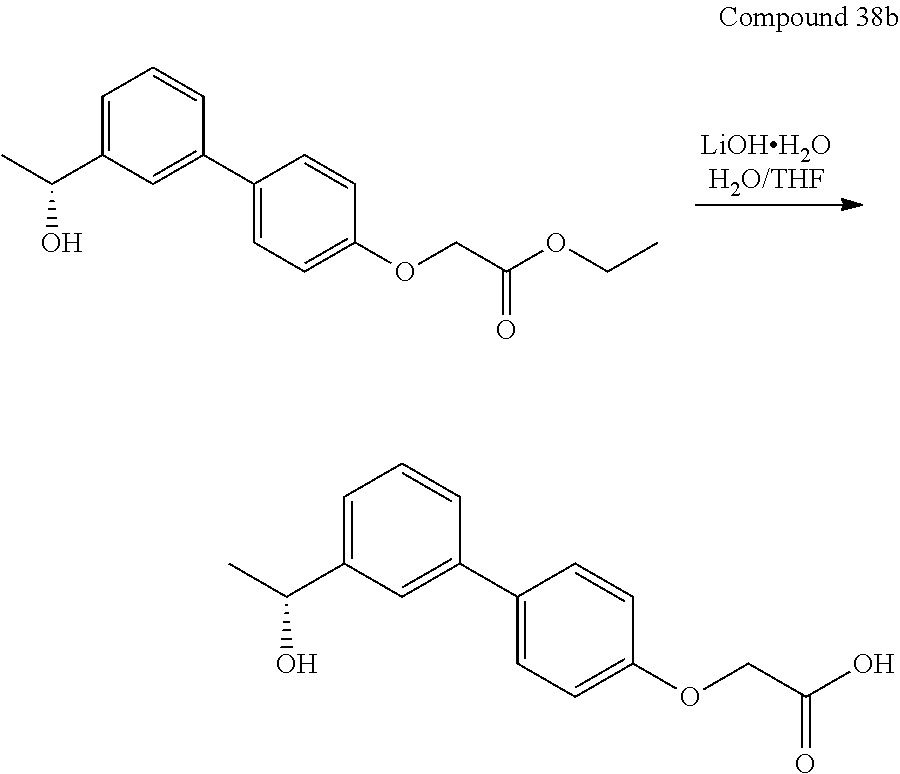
C1=C(C2=CC(C(C)O)=CC=C2)C=CC(OCC(O)=O)=C1.C1=C(C2=CC(C(C)O)=CC=C2)C=CC(OCC(OCC)=O)=C1
